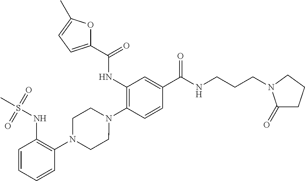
C1(NC(=O)C2=CC=C(C)O2)=C(N2CCN(C3=C(NS(C)(=O)=O)C=CC=C3)CC2)C=CC(C(NCCCN2C(=O)CCC2)=O)=C1
